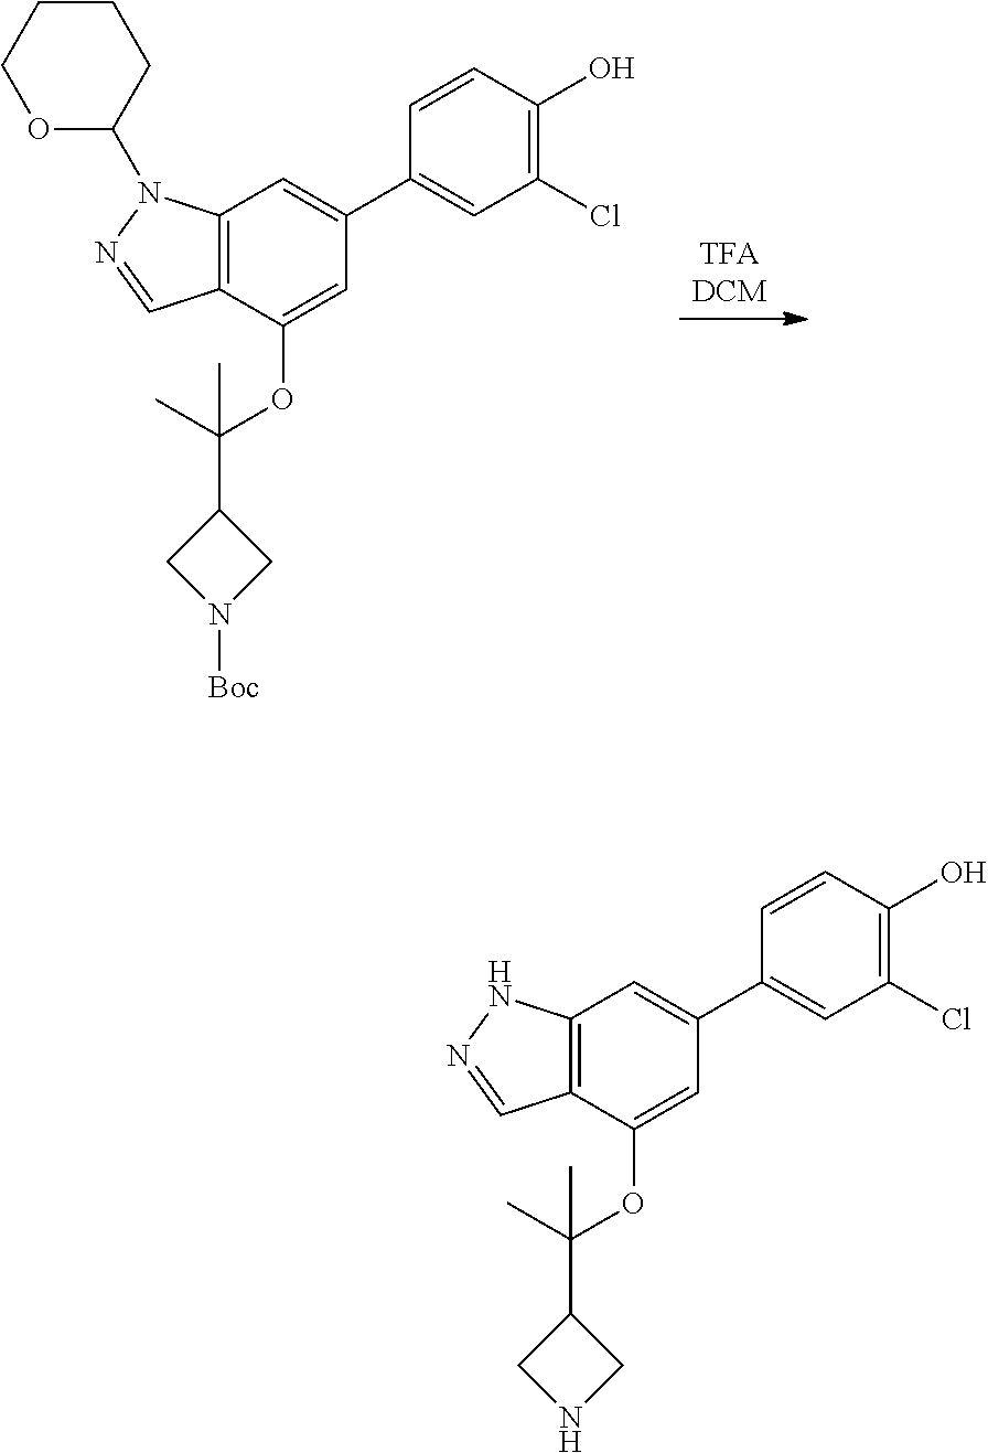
C12=C(C(OC(C3CNC3)(C)C)=CC(C3=CC(Cl)=C(O)C=C3)=C1)C=NN2.C12=C(C(OC(C3CN([Boc])C3)(C)C)=CC(C3=CC(Cl)=C(O)C=C3)=C1)C=NN2C1CCCCO1
